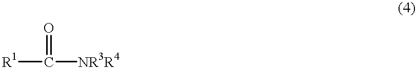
[R1]C(=O)[NR3R4]
